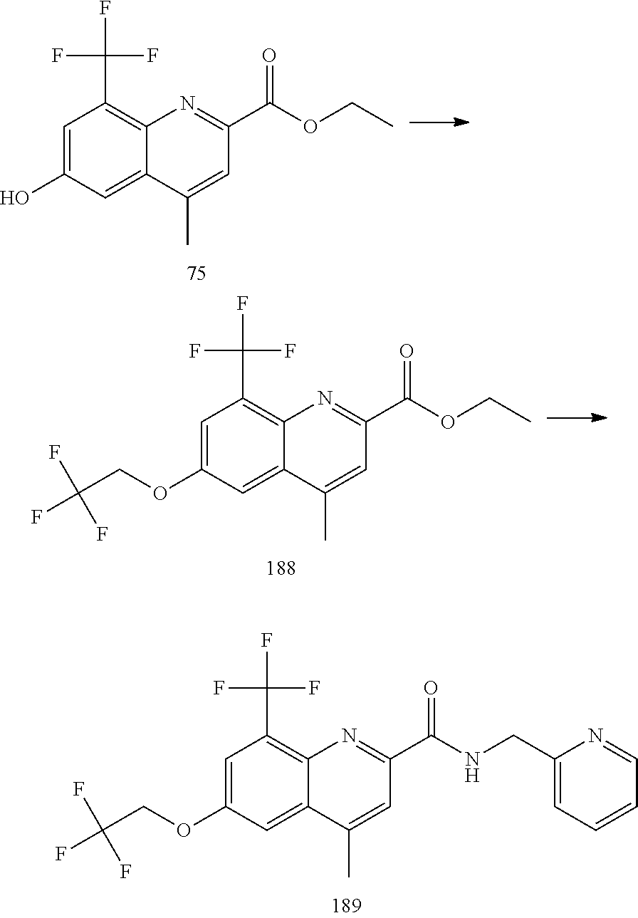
C1=C(O)C=C2C(=C1C(F)(F)F)N=C(C(OCC)=O)C=C2C.C1=C(OCC(F)(F)F)C=C2C(=C1C(F)(F)F)N=C(C(OCC)=O)C=C2C.C1=C(OCC(F)(F)F)C=C2C(=C1C(F)(F)F)N=C(C(NCC1=CC=CC=N1)=O)C=C2C
